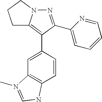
N1=C(C2=CC=CC=N2)C(C2=CC3=C(C=C2)NC=N3C)=C2N1CCC2
